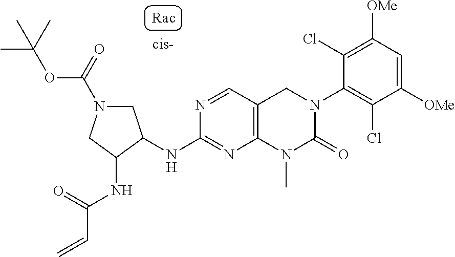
C(N1CC(NC2=NC3=C(C=N2)CN(C2=C(Cl)C([OMe])=CC([OMe])=C2Cl)C(=O)N3C)C(NC(=O)C=C)C1)(=O)OC(C)(C)C
